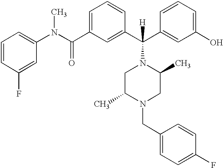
C1(C(C2=CC(O)=CC=C2)(N2CC(C)N(CC3=CC=C(F)C=C3)CC2C)[H])=CC(C(N(C2=CC=CC(F)=C2)C)=O)=CC=C1
